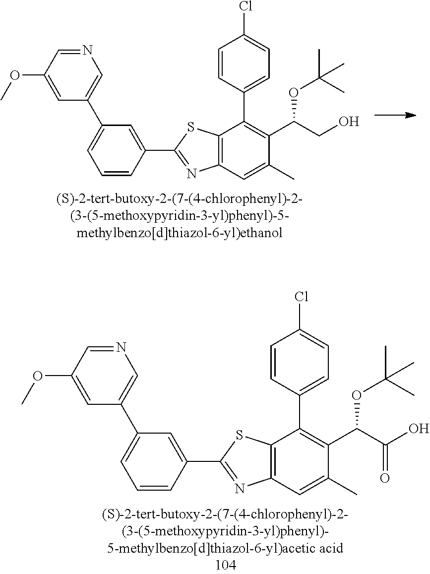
C12=C(C=C(C)C(C(CO)OC(C)(C)C)=C1C1=CC=C(Cl)C=C1)N=C(C1=CC(C3=CN=CC(OC)=C3)=CC=C1)S2.C12=C(C=C(C)C(C(C(O)=O)OC(C)(C)C)=C1C1=CC=C(Cl)C=C1)N=C(C1=CC(C3=CN=CC(OC)=C3)=CC=C1)S2
